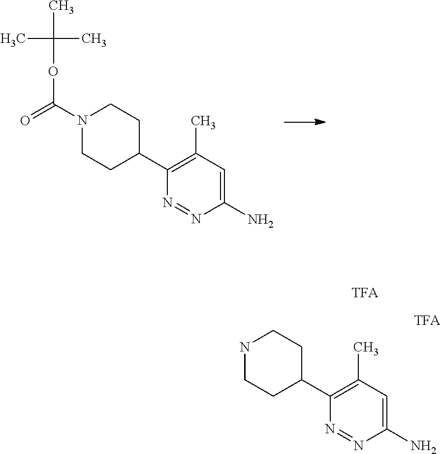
N1(C(=O)OC(C)(C)C)CCC(C2=C(C)C=C(N)N=N2)CC1.N1CCC(C2=C(C)C=C(N)N=N2)CC1
